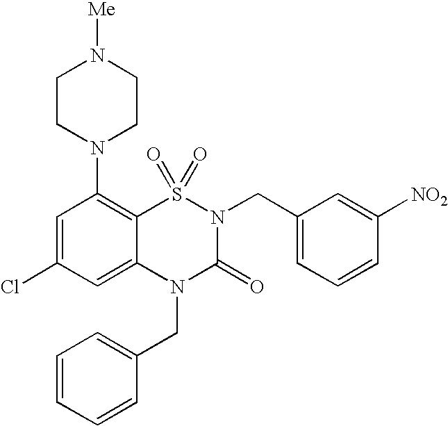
C1=C(Cl)C=C2C(=C1N1CCN([Me])CC1)S(=O)(=O)N(CC1=CC=CC([NO2])=C1)C(=O)N2CC1=CC=CC=C1
